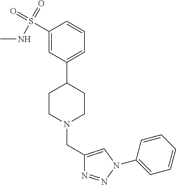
C1(S(=O)(=O)NC)=CC(C2CCN(CC3=CN(C4=CC=CC=C4)N=N3)CC2)=CC=C1
